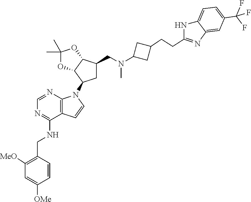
C1([MeO])=C(CNC2=NC=NC3=C2C=CN3C2CC(CN(C)C3CC(CCC4=NC5=CC(C(F)(F)F)=CC=C5N4)C3)C3C2OC(C)(C)O3)C=CC([OMe])=C1
